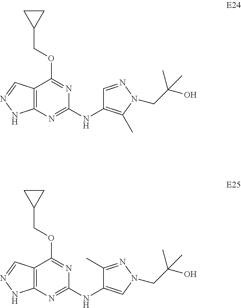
C12=C(N=C(NC3=C(C)N(CC(O)(C)C)N=C3)N=C1OCC1CC1)NN=C2.C12=C(N=C(NC3=CN(CC(O)(C)C)N=C3C)N=C1OCC1CC1)NN=C2
